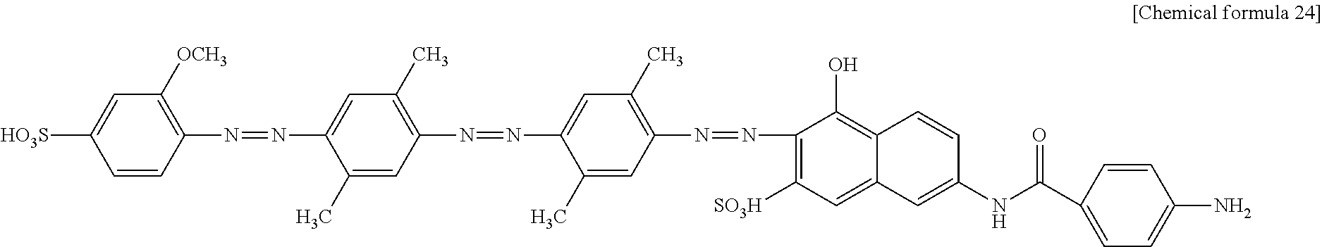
C1=CC(N=NC2=CC(C)=C(N=NC3=CC(C)=C(N=NC4=C([SO3H])C=C5C(=C4O)C=CC(NC(=O)C4=CC=C(N)C=C4)=C5)C=C3C)C=C2C)=C([OCH3])C=C1[HO3S]
